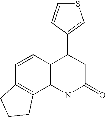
C1=CC2=C(C3=C1CCC3)NC(=O)CC2C1=CSC=C1
